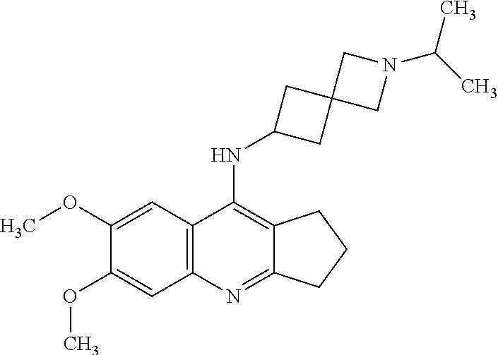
C12=NC3=C(C(NC4CC5(C4)CN(C(C)C)C5)=C1CCC2)C=C(OC)C(OC)=C3
